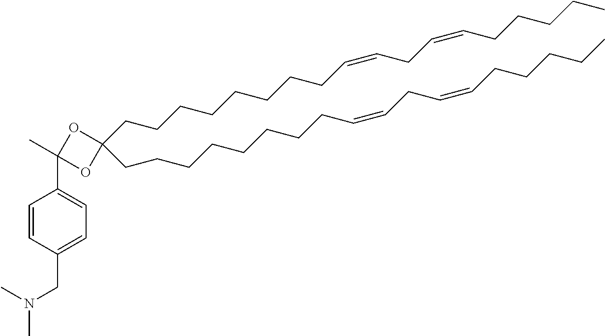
C1=CC(CN(C)C)=CC=C1C1(C)OC(CCCCCCCCC=CCC=CCCCCC)(CCCCCCCCC=CCC=CCCCCC)O1
